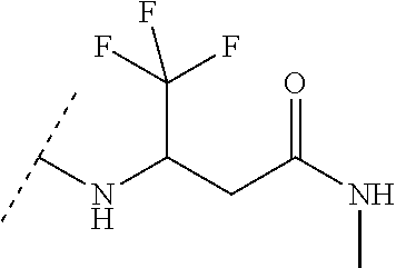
C(C(CC(NC)=O)NC(C)C)(F)(F)F
